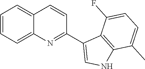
C1=CC=C2C(=C1)C=CC(C1=CNC3=C1C(F)=CC=C3C)=N2
